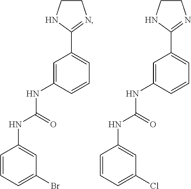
C1CNC(C2=CC=CC(NC(NC3=CC(Br)=CC=C3)=O)=C2)=N1.C1CNC(C2=CC=CC(NC(NC3=CC(Cl)=CC=C3)=O)=C2)=N1
